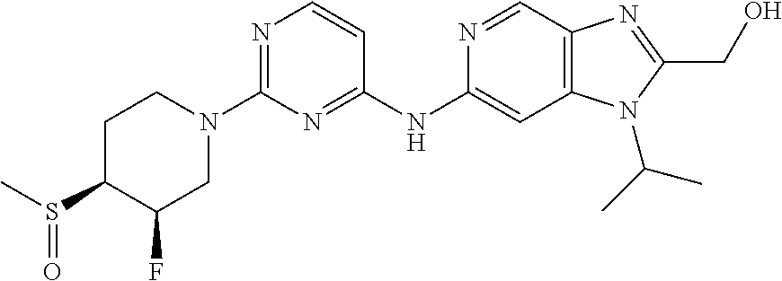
N1=C(N2CCC(S(C)=O)C(F)C2)N=C(NC2=CC3=C(C=N2)N=C(CO)N3C(C)C)C=C1
